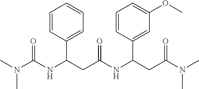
CN(C(NC(CC(NC(CC(N(C)C)=O)C1=CC(OC)=CC=C1)=O)C1=CC=CC=C1)=O)C
